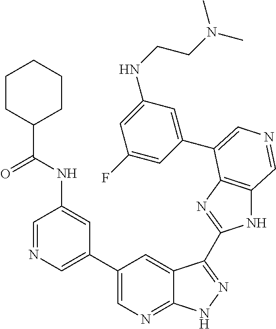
C1(C2=CN=CC(NC(=O)C3CCCCC3)=C2)=CN=C2C(=C1)C(C1=NC3=C(N1)C=NC=C3C1=CC(NCCN(C)C)=CC(F)=C1)=NN2
